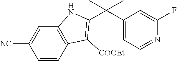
C1(C(C2=C([COOEt])C3=C(N2)C=C([NC])C=C3)(C)C)=CC=NC(F)=C1
